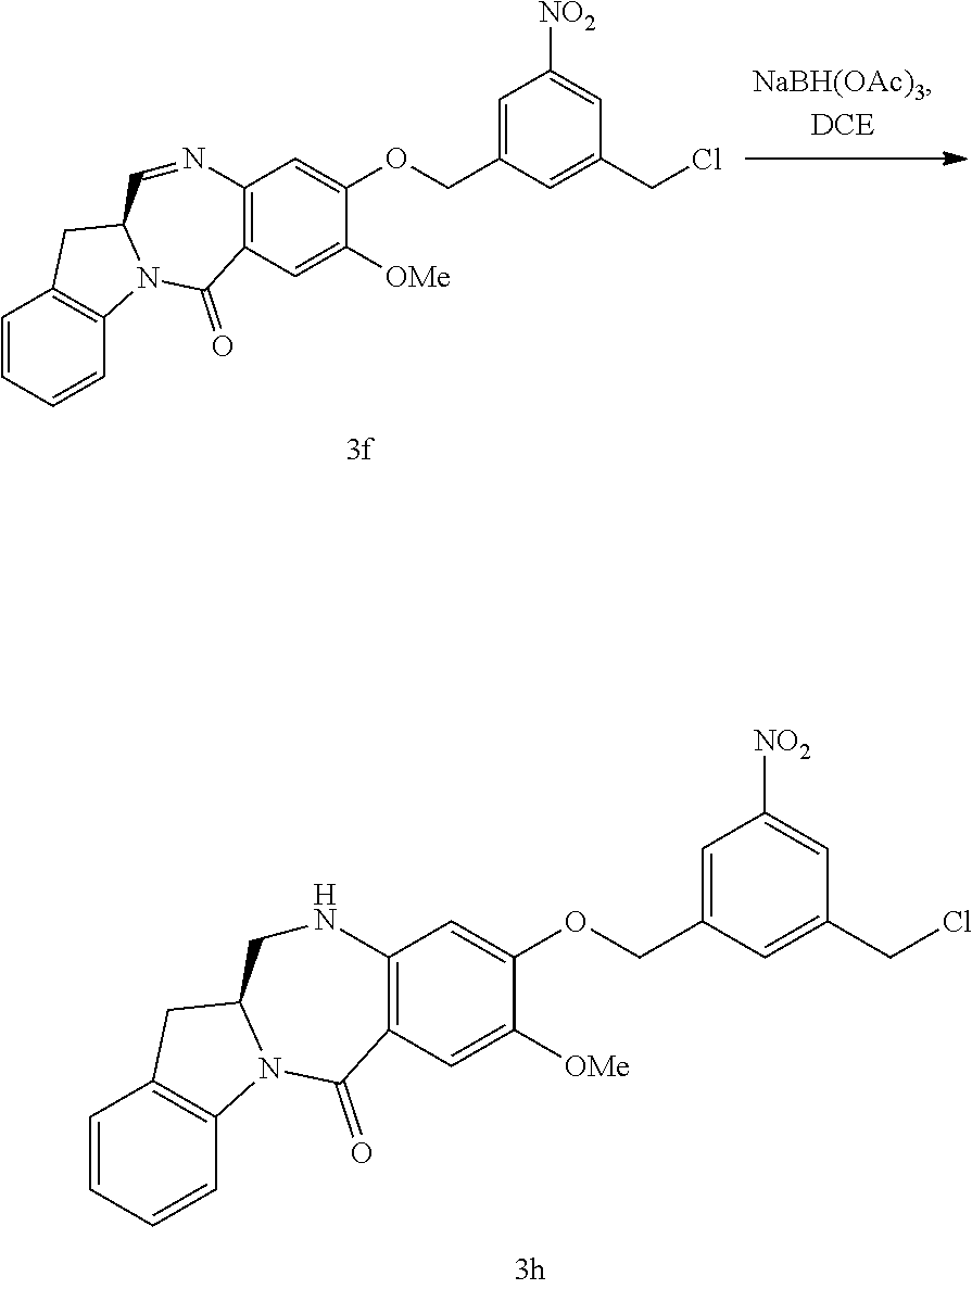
C1=CC=CC2=C1CC1N2C(=O)C2=C(C=C(OCC3=CC([NO2])=CC(CCl)=C3)C([OMe])=C2)N=C1.C1=CC=CC2=C1CC1N2C(=O)C2=C(C=C(OCC3=CC([NO2])=CC(CCl)=C3)C([OMe])=C2)NC1
